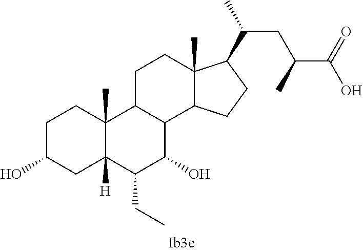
C1C(O)CC2([H])C(C)(C1)C1C(C(O)C2CC)C2C(C)(CC1)C(C(C)CC(C(=O)O)C)CC2
